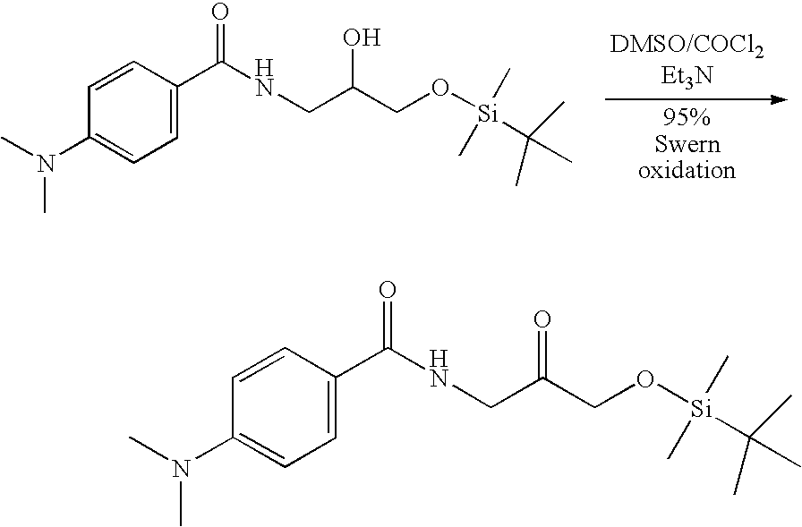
C1=CC(C(NCC(CO[Si](C(C)(C)C)(C)C)O)=O)=CC=C1N(C)C.C1=CC(C(NCC(CO[Si](C(C)(C)C)(C)C)=O)=O)=CC=C1N(C)C
